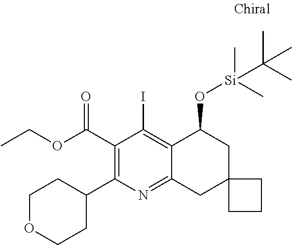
C(C1=C(C2CCOCC2)N=C2C(=C1I)C(O[Si](C)(C)C(C)(C)C)CC1(C2)CCC1)(OCC)=O
